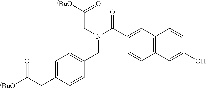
C1=CC(CC([tBuO])=O)=CC=C1CN(CC([tBuO])=O)C(=O)C1=CC2=C(C=C1)C=C(O)C=C2
